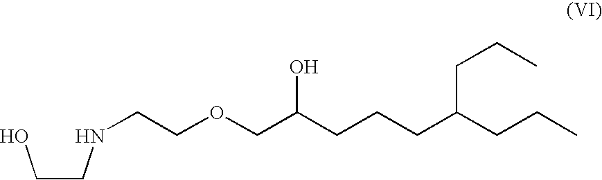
C(CNCCOCC(CCCC(CCC)CCC)O)O
